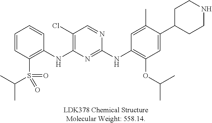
C1(Cl)=C(NC2=C(S(C(C)C)(=O)=O)C=CC=C2)N=C(NC2=C(OC(C)C)C=C(C3CCNCC3)C(C)=C2)N=C1
